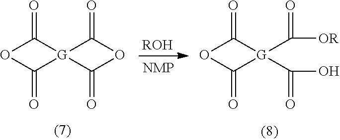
[G]12(C(=O)OC1=O)C(=O)OC2=O.[ROH].[G]1(C(=O)[OR])(C(=O)O)C(=O)OC1=O
